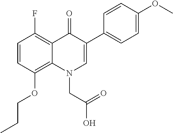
C1=CC(OCCC)=C2C(=C1F)C(=O)C(C1=CC=C(OC)C=C1)=CN2CC(=O)O
